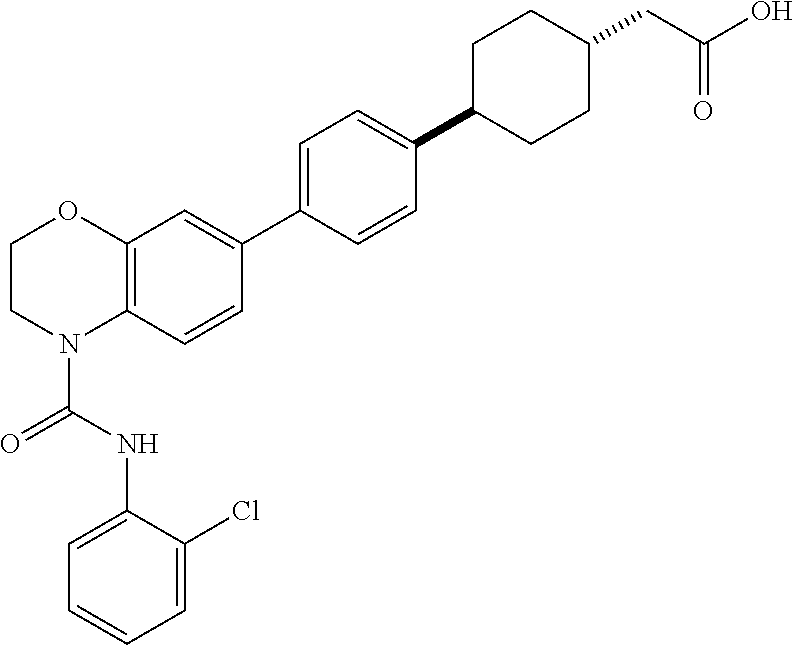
C12=C(C=CC(C3=CC=C(C4CCC(CC(O)=O)CC4)C=C3)=C1)N(C(NC1=CC=CC=C1Cl)=O)CCO2
